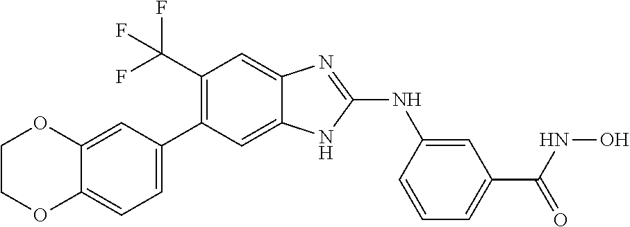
FC(F)(C1=C(C2=CC=C3C(=C2)OCCO3)C=C2C(=C1)N=C(NC1=CC(C(NO)=O)=CC=C1)N2)F
